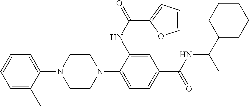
C1CN(C2=CC=C(C(NC(C)C3CCCCC3)=O)C=C2NC(C2=CC=CO2)=O)CCN1C1=CC=CC=C1C
